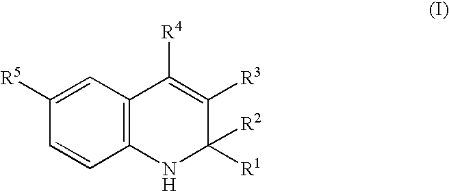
C1([R5])=CC2=C(C=C1)NC([R2])([R1])C([R3])=C2[R4]
